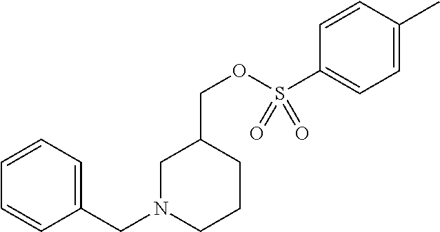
C1=CC=C(CN2CCCC(COS(=O)(=O)C3=CC=C(C)C=C3)C2)C=C1
